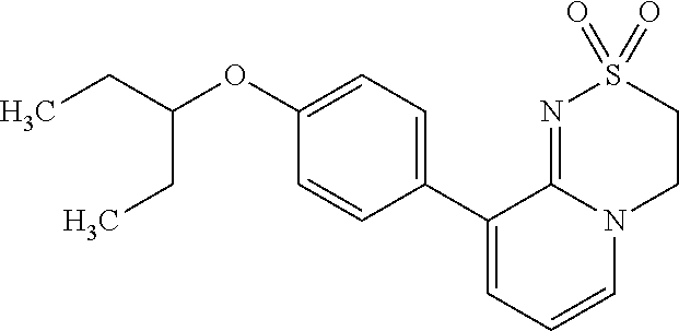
C1(C2=CC=CN3C2=NS(=O)(=O)CC3)=CC=C(OC(CC)CC)C=C1
